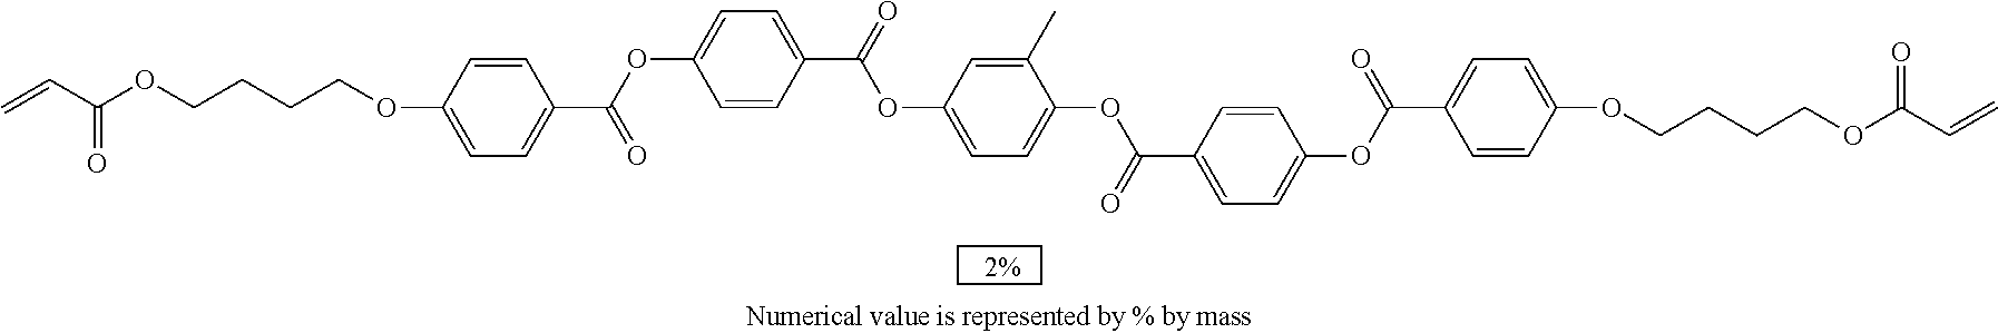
C1=CC(C(=O)OC2=CC=C(OC(C3=CC=C(OC(C4=CC=C(OCCCCOC(C=C)=O)C=C4)=O)C=C3)=O)C(C)=C2)=CC=C1OC(C1=CC=C(OCCCCOC(C=C)=O)C=C1)=O
